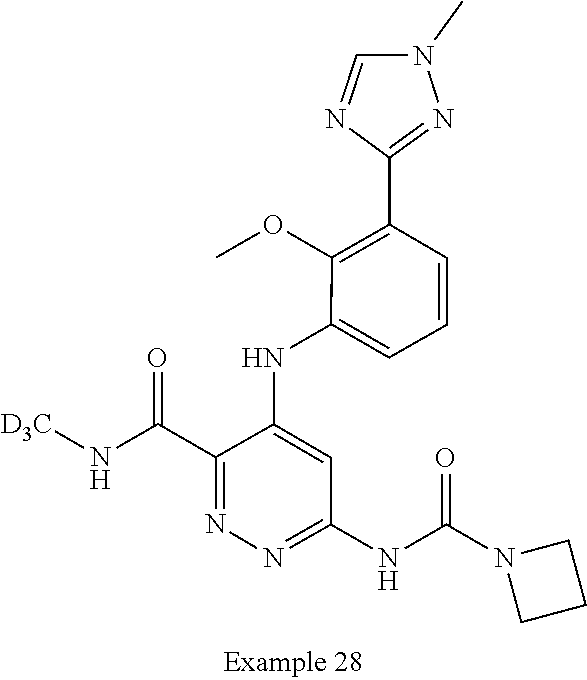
[D3C]NC(C1=NN=C(NC(N2CCC2)=O)C=C1NC1=CC=CC(C2=NN(C)C=N2)=C1OC)=O
